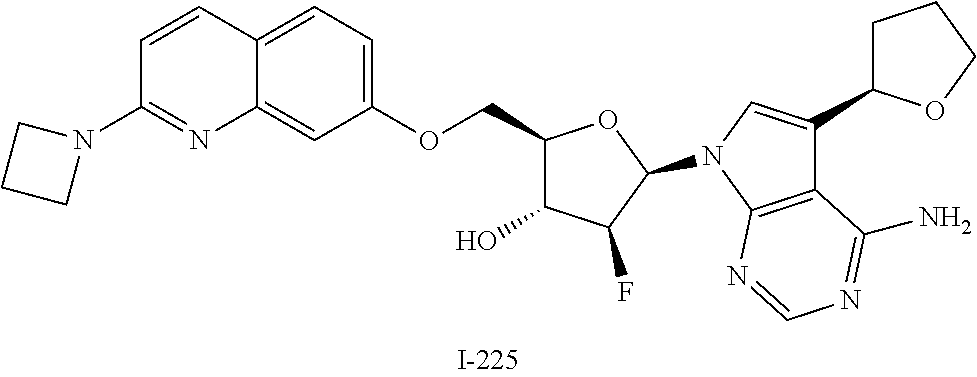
C1(COC2=CC=C3C(=C2)N=C(N2CCC2)C=C3)C(O)C(F)C(N2C=C(C3CCCO3)C3=C2N=CN=C3N)O1
